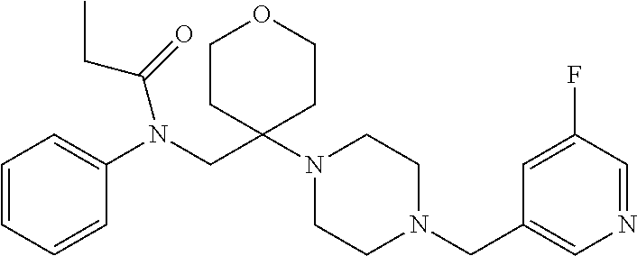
C1=CC=CC(N(CC2(N3CCN(CC4=CN=CC(F)=C4)CC3)CCOCC2)C(=O)CC)=C1
